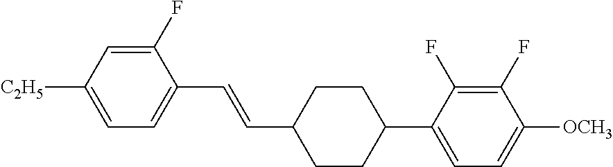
C1(F)=CC([C2H5])=CC=C1C=CC1CCC(C2=CC=C([OCH3])C(F)=C2F)CC1
